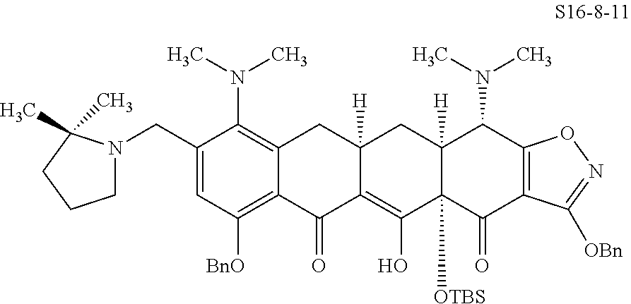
C1(CN2CCCC2(C)C)=CC([BnO])=C2C(=C1N(C)C)CC1([H])C(=C(O)C3([OTBS])C([H])(C1)C(N(C)C)C1=C(C3=O)C([OBn])=NO1)C2=O
